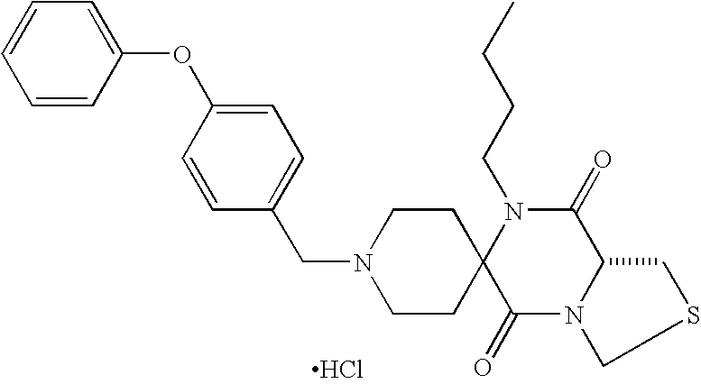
Cl.C1=CC(CN2CCC3(CC2)C(=O)N2C(C(=O)N3CCCC)CSC2)=CC=C1OC1=CC=CC=C1
